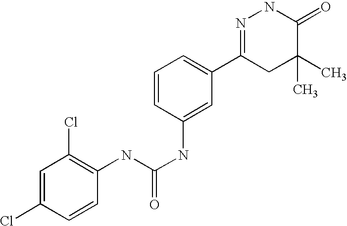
N(C(NC1=CC(C2=NNC(=O)C(C)(C)C2)=CC=C1)=O)C1=C(Cl)C=C(Cl)C=C1
